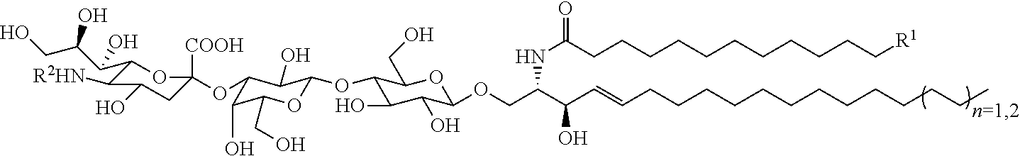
C1(C(C(CO)O)O)C([R2HN])C(O)CC([COOH])(OC2C(O)C(CO)OC(OC3C(O)C(O)C(OCC(C(C=CCCCCCCCCCCCCC)O)NC(CCCCCCCCCCC[R1])=O)OC3CO)C2O)O1
